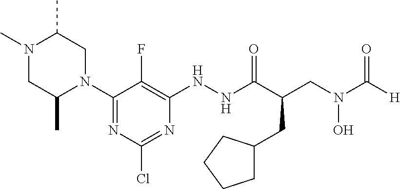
N1(C)CC(C)N(C2=NC(Cl)=NC(NNC(C(CN(C([H])=O)O)CC3CCCC3)=O)=C2F)CC1C
